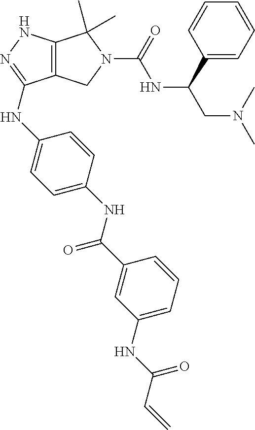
C12=C(NN=C1NC1=CC=C(NC(C3=CC(NC(C=C)=O)=CC=C3)=O)C=C1)C(C)(C)N(C(NC(CN(C)C)C1=CC=CC=C1)=O)C2
